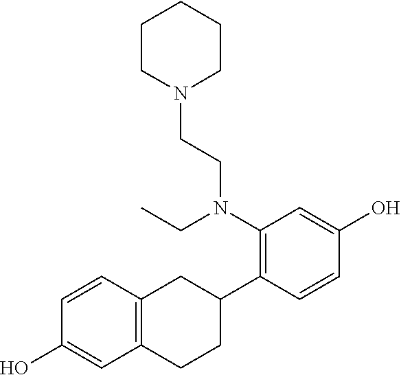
C1(N(CCN2CCCCC2)CC)=C(C2CC3=C(CC2)C=C(O)C=C3)C=CC(O)=C1
